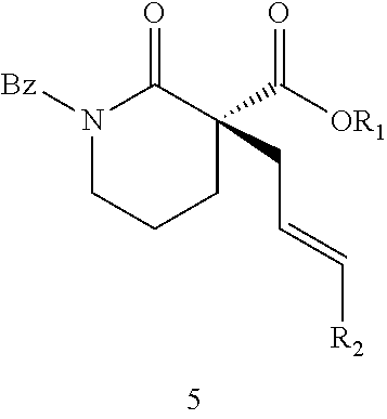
N1([Bz])CCCC(C([OR1])=O)(CC=C[R2])C1=O
